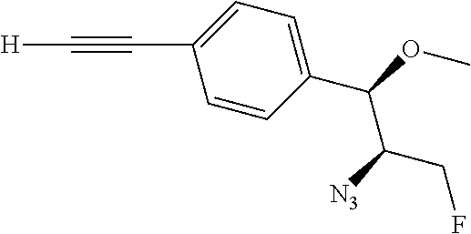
C(C1=CC=C(C(OC)C([N3])CF)C=C1)#C[H]
